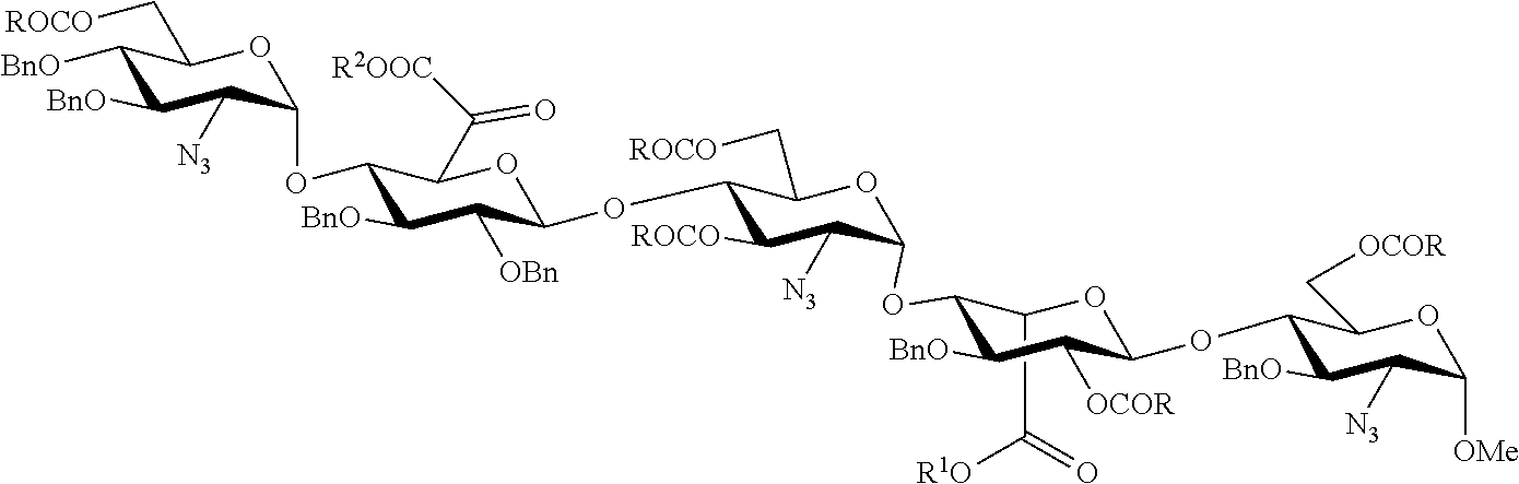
C1(C(=O)[R1O])C(OC2C([N3])C([ROCO])C(OC3C([OBn])C([BnO])C(OC4C([N3])C([BnO])C([BnO])C(C[ROCO])O4)C(C([R2OOC])=O)O3)C(C[ROCO])O2)C([BnO])C([OCOR])C(OC2C([BnO])C([N3])C([OMe])OC2C[OCOR])O1
